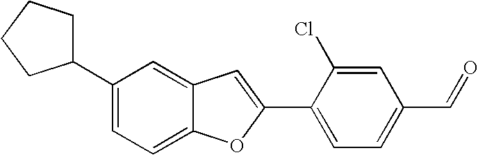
C1(C2=CC3=CC(C4CCCC4)=CC=C3O2)=CC=C(C=O)C=C1Cl
